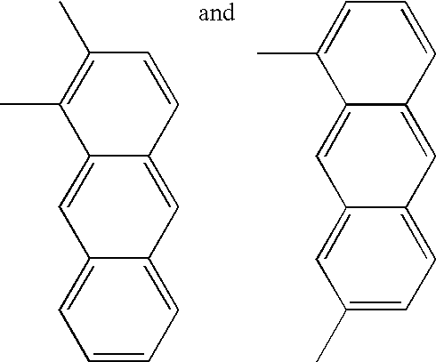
CC1=C(C)C=CC2=CC3=CC=CC=C3C=C12.C1=C2C(=CC3=CC=C(C)C=C13)C=CC=C2C
